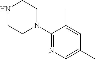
C1(N2CCNCC2)=NC=C(C)C=C1C
